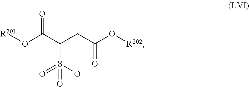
[R201]OC(C(S(=O)([O-])=O)CC(=O)O[R202])=O
